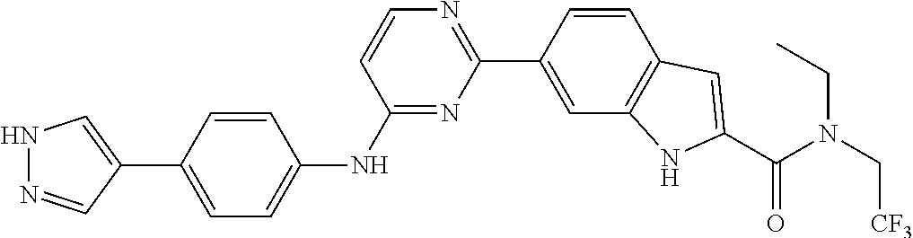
N1N=CC(C2=CC=C(NC3=NC(C4=CC5=C(C=C4)C=C(C(N(C[CF3])CC)=O)N5)=NC=C3)C=C2)=C1
